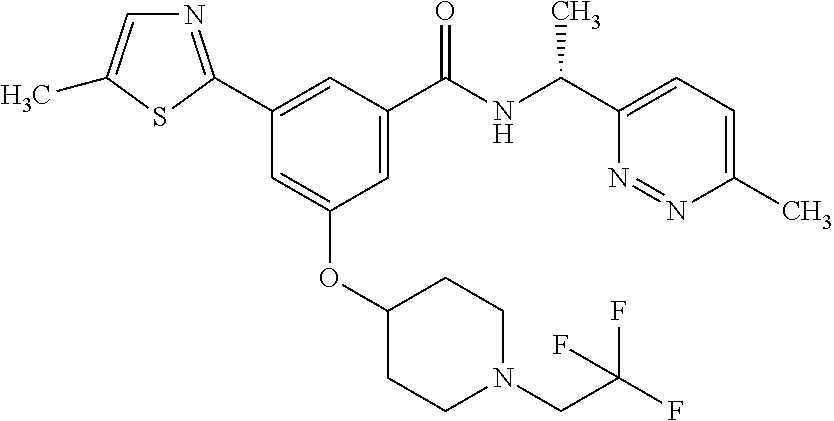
C1(C2=NC=C(C)S2)=CC(C(NC(C2=CC=C(C)N=N2)C)=O)=CC(OC2CCN(CC(F)(F)F)CC2)=C1
